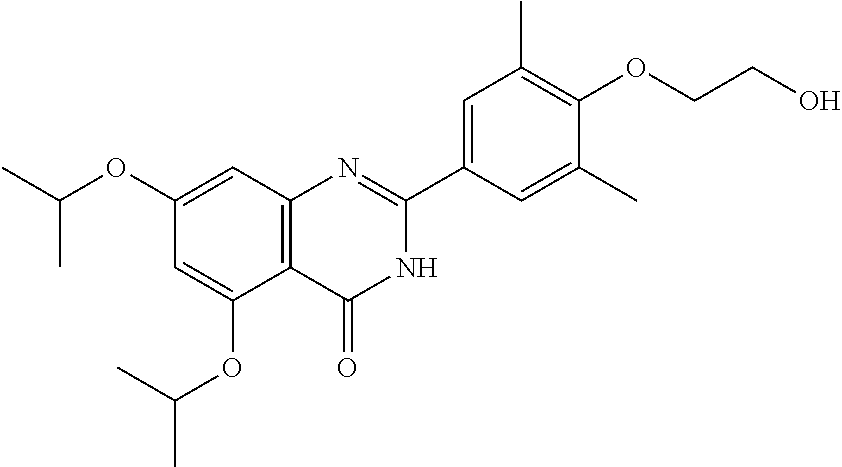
C12=C(C=C(OC(C)C)C=C1OC(C)C)N=C(C1=CC(C)=C(OCCO)C(C)=C1)NC2=O
